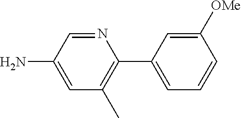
N1=CC(N)=CC(C)=C1C1=CC=CC([OMe])=C1
